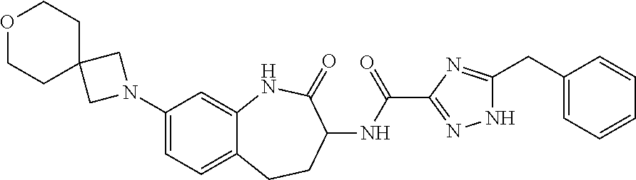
C1=C(N2CC3(CCOCC3)C2)C=C2C(=C1)CCC(NC(C1=NNC(CC3=CC=CC=C3)=N1)=O)C(=O)N2
